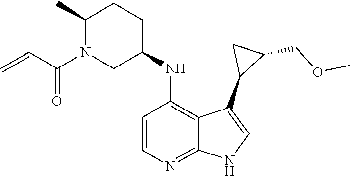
C1(C)N(C(C=C)=O)CC(NC2=C3C(=NC=C2)NC=C3C2C(COC)C2)CC1
